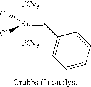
C1=CC=CC(C=[Ru]([PCy3])([PCy3])(Cl)Cl)=C1
